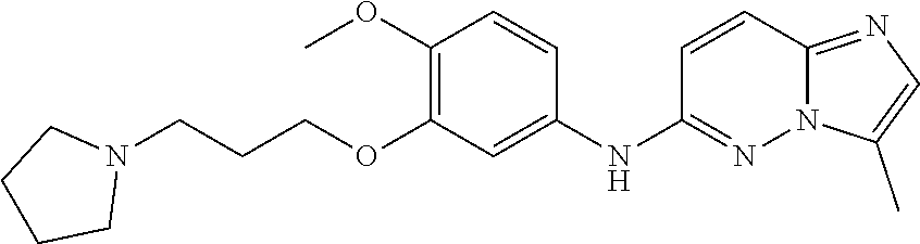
N12C(=NC=C1C)C=CC(NC1=CC(OCCCN3CCCC3)=C(OC)C=C1)=N2
